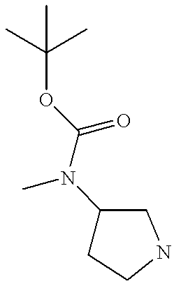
CC(OC(=O)N(C1CCNC1)C)(C)C
